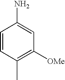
C1=CC(C)=C([OMe])C=C1N
